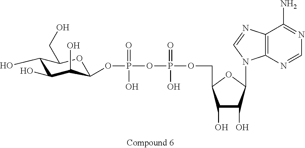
C1(O)C(O)C(O)C(OP(=O)(O)OP(=O)(O)OCC2C(O)C(O)C(N3C4=C(N=C3)C(N)=NC=N4)O2)OC1CO
